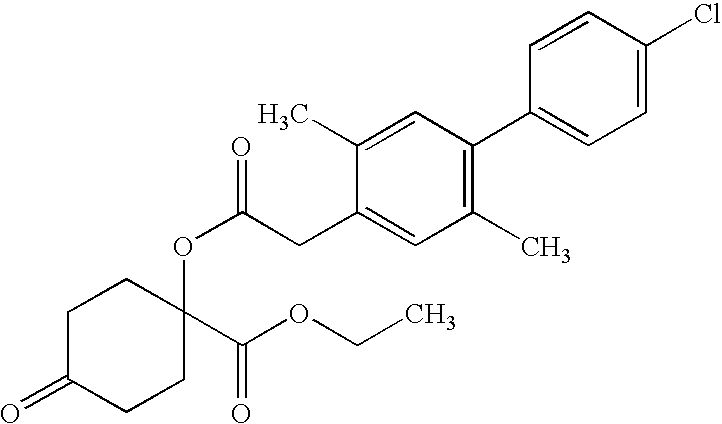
C1C(=O)CCC(OC(=O)CC2=CC(C)=C(C3=CC=C(Cl)C=C3)C=C2C)(C(OCC)=O)C1
